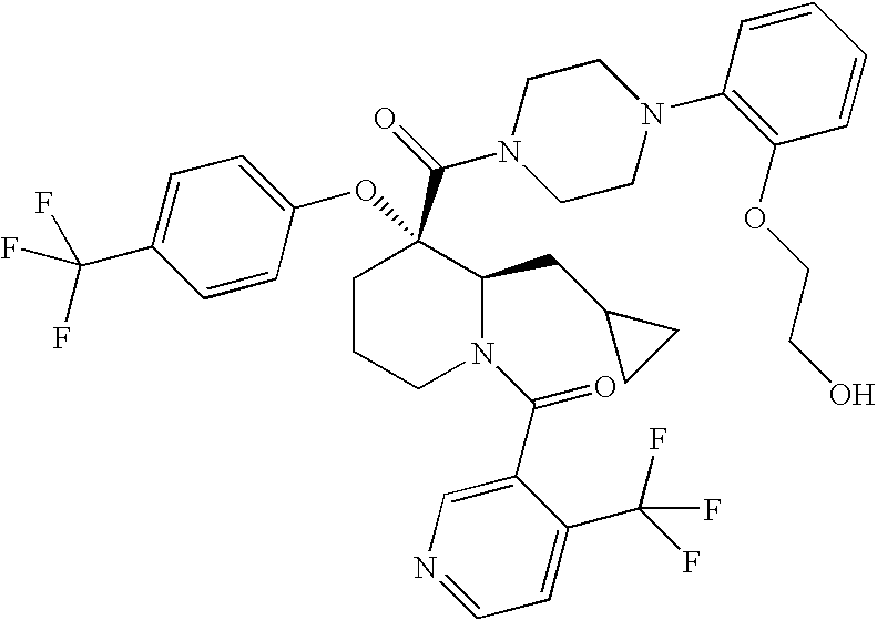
C1CCN(C(C2=CN=CC=C2C(F)(F)F)=O)C(CC2CC2)C1(C(N1CCN(C2=C(OCCO)C=CC=C2)CC1)=O)OC1=CC=C(C(F)(F)F)C=C1
